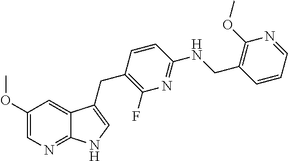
C1=CC=NC(OC)=C1CNC1=NC(F)=C(CC2=CNC3=NC=C(OC)C=C32)C=C1
